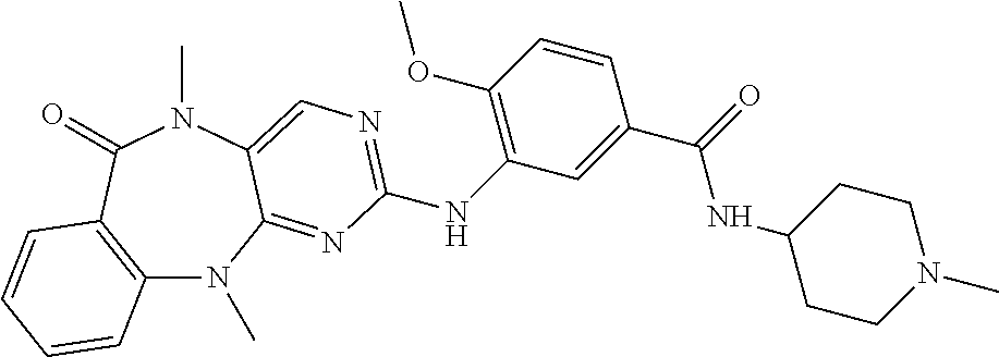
C12=C(C(=O)N(C)C3=CN=C(NC4=C(OC)C=CC(C(=O)NC5CCN(C)CC5)=C4)N=C3N1C)C=CC=C2
